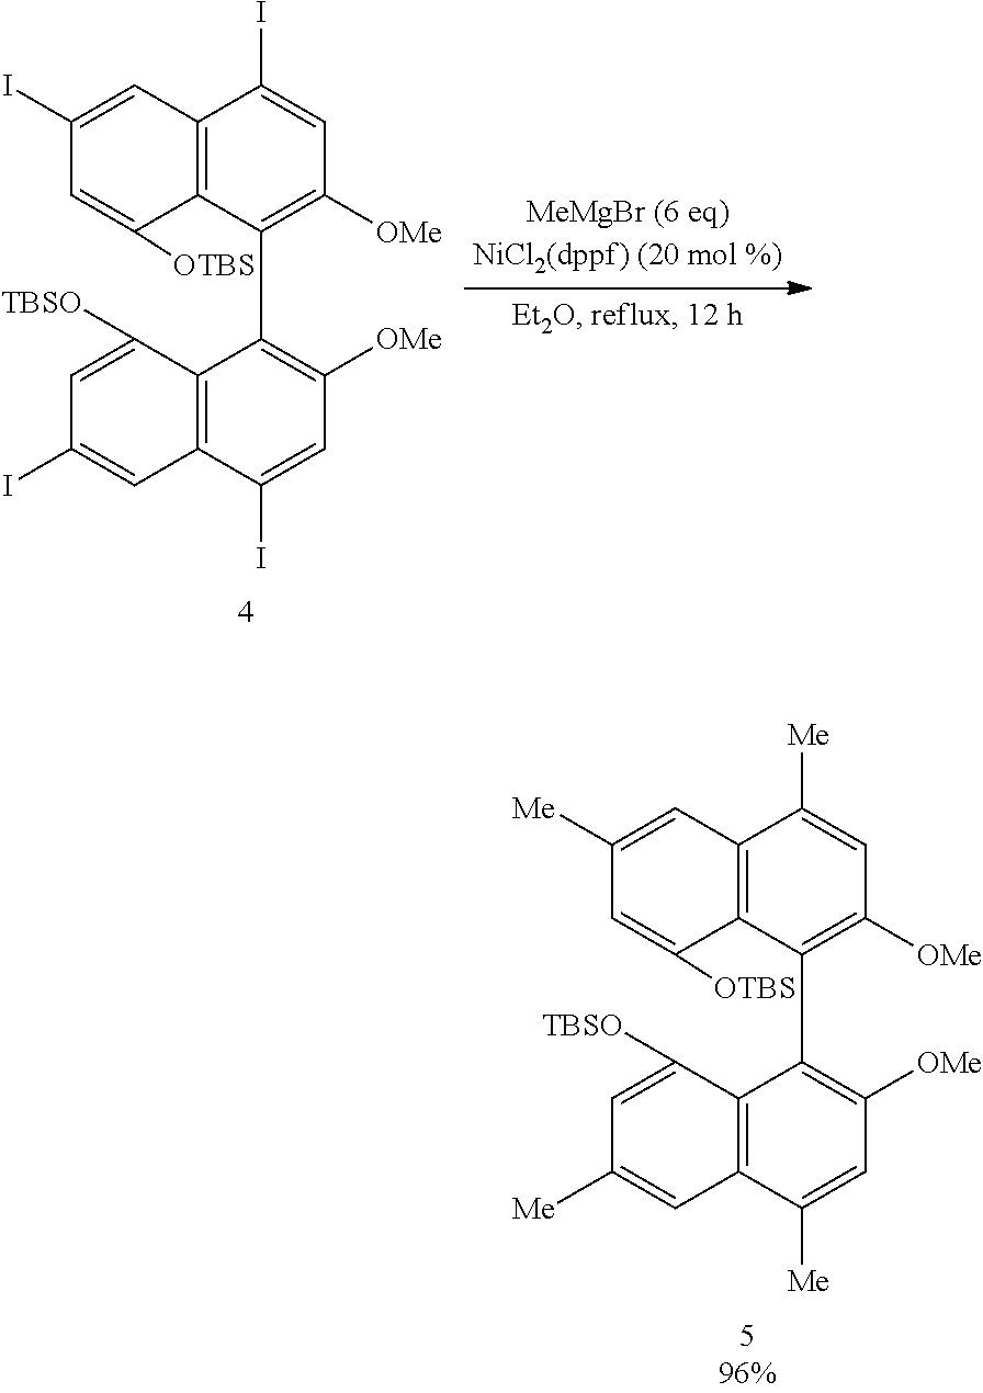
C1([Me])=CC2=C(C([OTBS])=C1)C(C1=C([OMe])C=C([Me])C3=C1C([TBSO])=CC([Me])=C3)=C([OMe])C=C2[Me].C1(I)=CC2=C(C([OTBS])=C1)C(C1=C([OMe])C=C(I)C3=C1C([TBSO])=CC(I)=C3)=C([OMe])C=C2I
